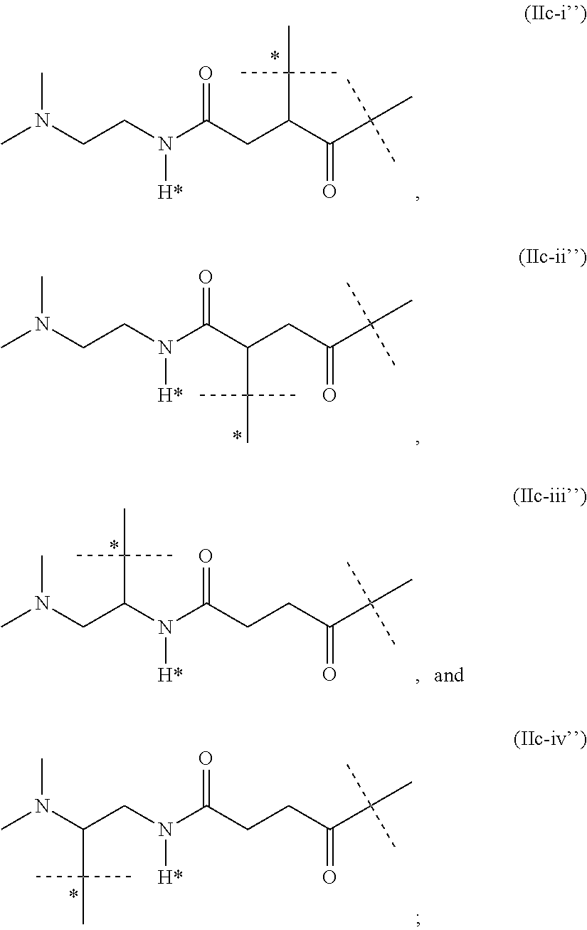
N(CCN(C(CC(C(C(C)(C)C)=O)C(C)(C)C)=O)[H*])(C)C.N(CCN(C(C(CC(C(C)(C)C)=O)C(C)(C)C)=O)[H*])(C)C.N(CC(N(C(CCC(C(C)(C)C)=O)=O)[H*])C(C)(C)C)(C)C.N(C(CN(C(CCC(C(C)(C)C)=O)=O)[H*])C(C)(C)C)(C)C
